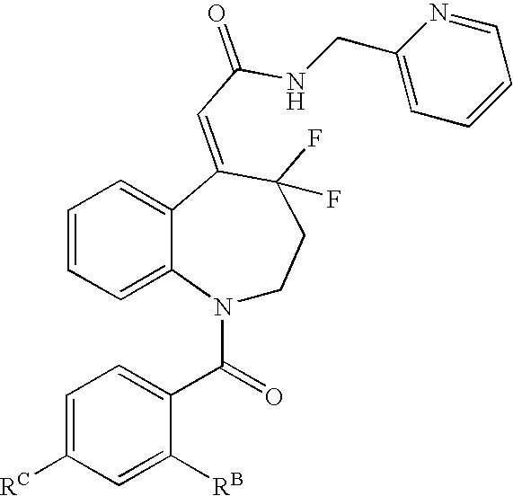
C1=C([RC])C=C([RB])C(C(=O)N2CCC(F)(F)C(=CC(NCC3=CC=CC=N3)=O)C3=CC=CC=C23)=C1
